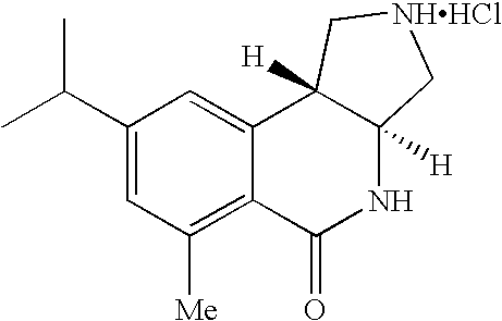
C1(C(C)C)=CC([Me])=C2C(=C1)C1([H])C([H])(NC2=O)C[NHHCl]C1
